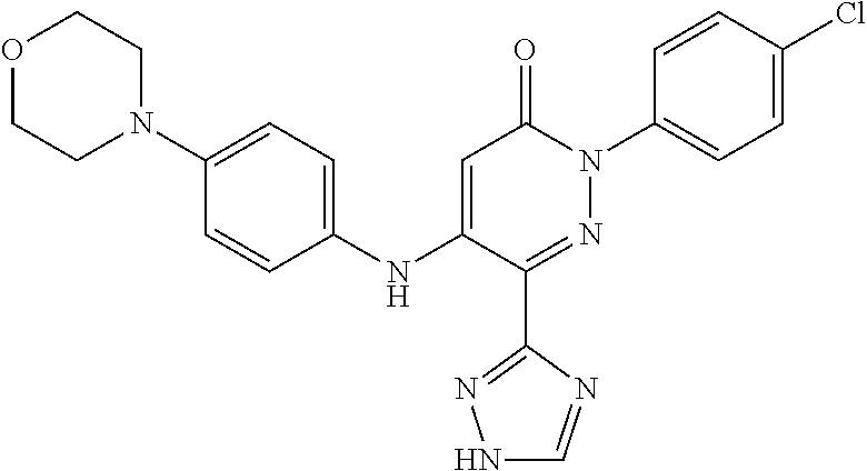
C1(C2=NN(C3=CC=C(Cl)C=C3)C(=O)C=C2NC2=CC=C(N3CCOCC3)C=C2)=NNC=N1
